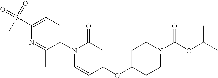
C1(S(=O)(=O)C)=CC=C(N2C=CC(OC3CCN(C(OC(C)C)=O)CC3)=CC2=O)C(C)=N1
